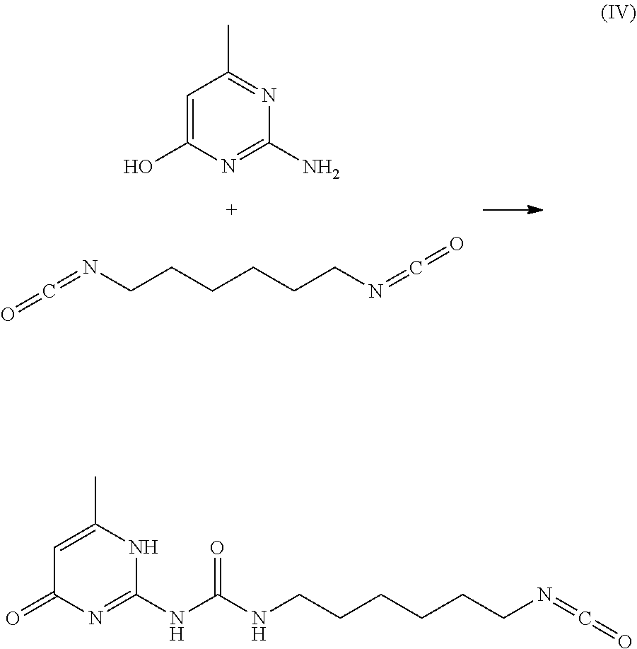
C1=C(O)N=C(N)N=C1C.C(=NCCCCCCN=C=O)=O.C1=C(C)NC(NC(NCCCCCCN=C=O)=O)=NC1=O
